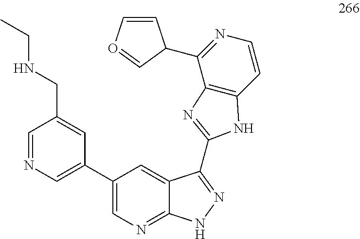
C1=NC=C(C2=CN=C3C(=C2)C(C2=NC4=C(C=CN=C4C4C=CO=C4)N2)=NN3)C=C1CNCC
